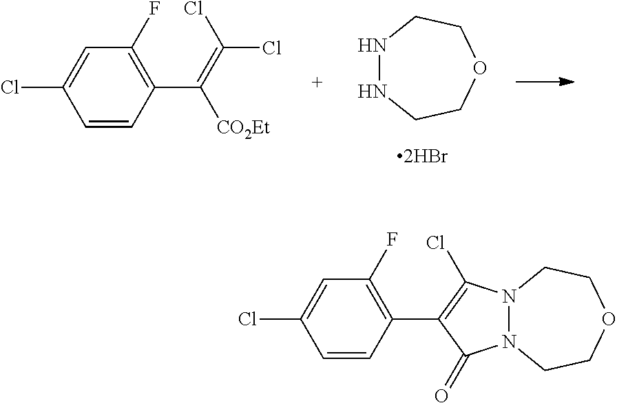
C1=CC(C2=C(Cl)N3N(C2=O)CCOCC3)=C(F)C=C1Cl.C1=CC(C(=C(Cl)Cl)[CO2Et])=C(F)C=C1Cl.N1NCCOCC1
